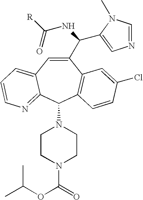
C1(C(C2=CN=CN2C)NC([R])=O)=CC2=CC=CN=C2C(N2CCN(C(OC(C)C)=O)CC2)C2=C1C=C(Cl)C=C2
